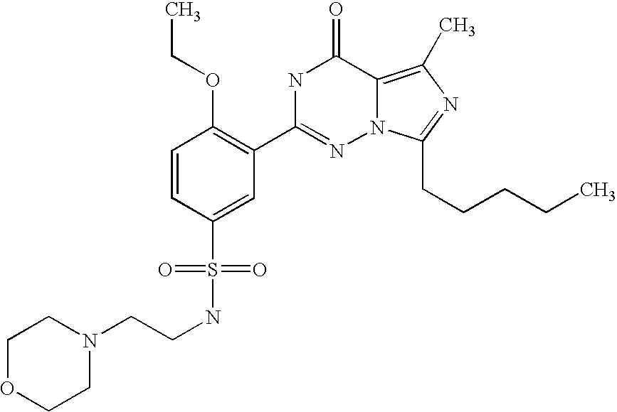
C1=CC(S(NCCN2CCOCC2)(=O)=O)=CC(C2=NN3C(=C(C)N=C3CCCCC)C(=O)N2)=C1OCC
